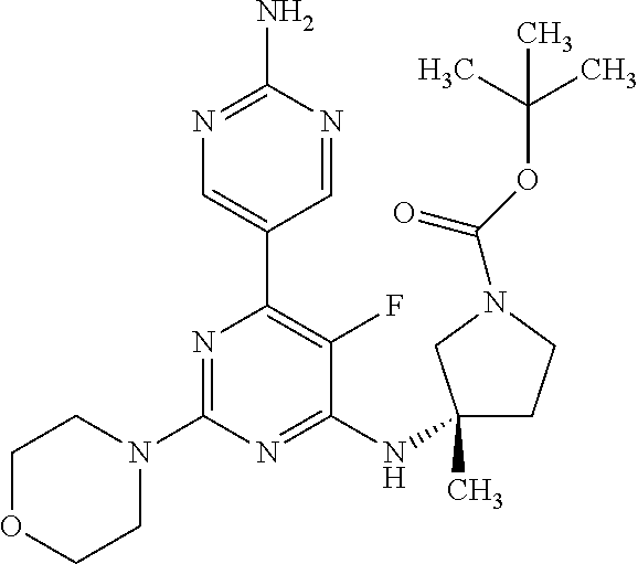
N1=C(N)N=CC(C2=C(F)C(NC3(C)CCN(C(OC(C)(C)C)=O)C3)=NC(N3CCOCC3)=N2)=C1
